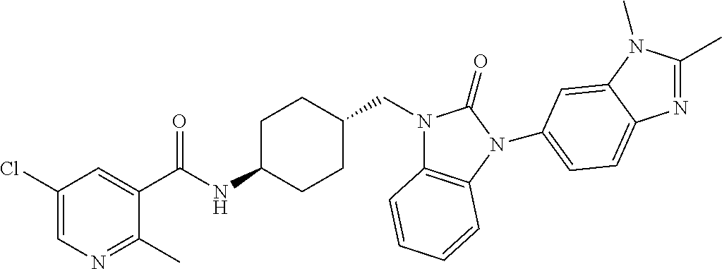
C1(Cl)=CN=C(C)C(C(NC2CCC(CN3C4=C(N(C5=CC=C6N=C(C)N(C)C6=C5)C3=O)C=CC=C4)CC2)=O)=C1
